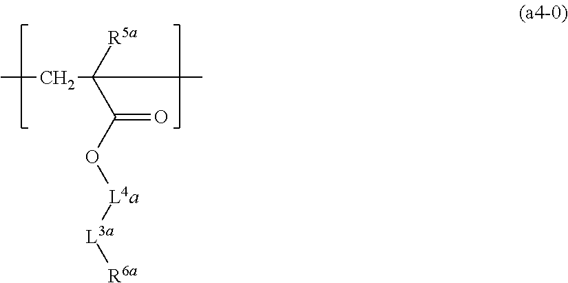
CCC(C)([R5a])C(O[L4a][L3a][R6a])=O
